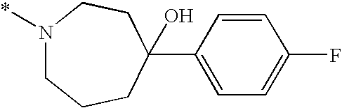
C1(C2(O)CCCN(*)CC2)=CC=C(F)C=C1
